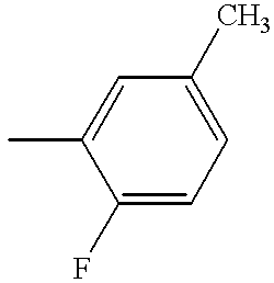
CC1=CC(C)=CC=C1F
